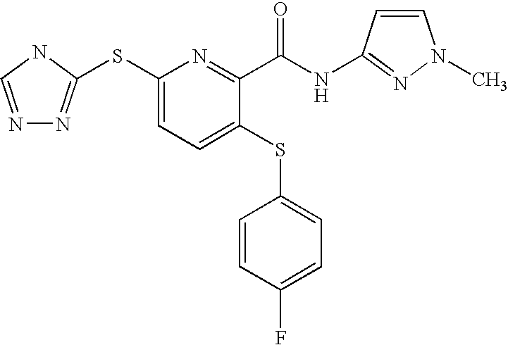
C1(SC2=NN=CN2)=CC=C(SC2=CC=C(F)C=C2)C(C(NC2=NN(C)C=C2)=O)=N1
